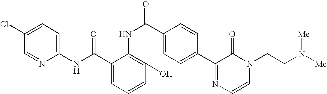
C1(Cl)=CC=C(NC(C2=CC=CC(O)=C2NC(=O)C2=CC=C(C3=NC=CN(CCN([Me])[Me])C3=O)C=C2)=O)N=C1
